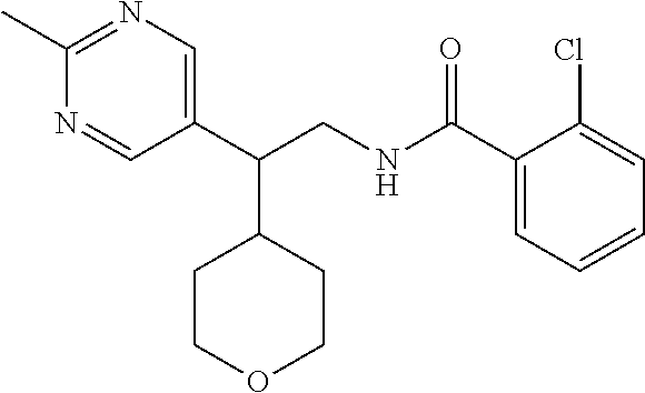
C1(C(CNC(C2=CC=CC=C2Cl)=O)C2CCOCC2)=CN=C(C)N=C1
